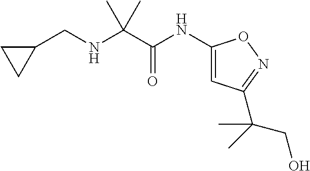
C(NCC1CC1)(C(=O)NC1=CC(C(CO)(C)C)=NO1)(C)C
